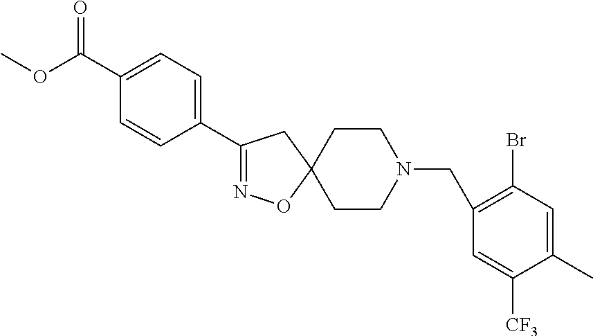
O=C(C1=CC=C(C2=NOC3(C2)CCN(CC2=C(Br)C=C(C)C([CF3])=C2)CC3)C=C1)OC
